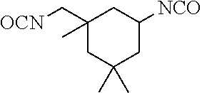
C1C(C)(C)CC([NCO])CC1(C[OCN])C
